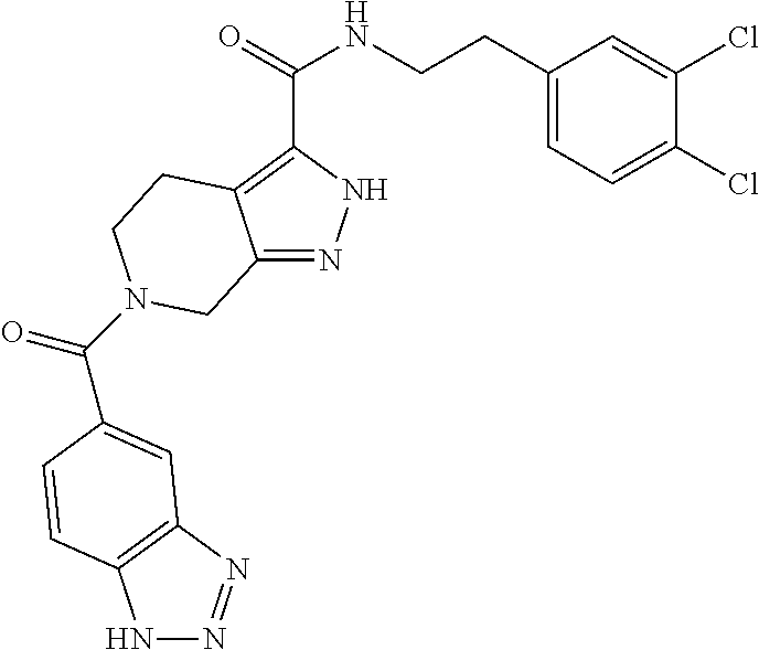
N1N=NC2=C1C=CC(C(=O)N1CCC3=C(C(=O)NCCC4=CC=C(Cl)C(Cl)=C4)NN=C3C1)=C2
